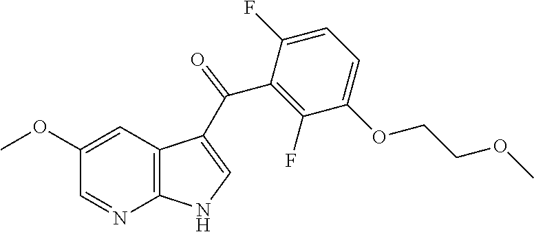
C12=C(C=C(OC)C=N1)C(C(C1=C(F)C(OCCOC)=CC=C1F)=O)=CN2
